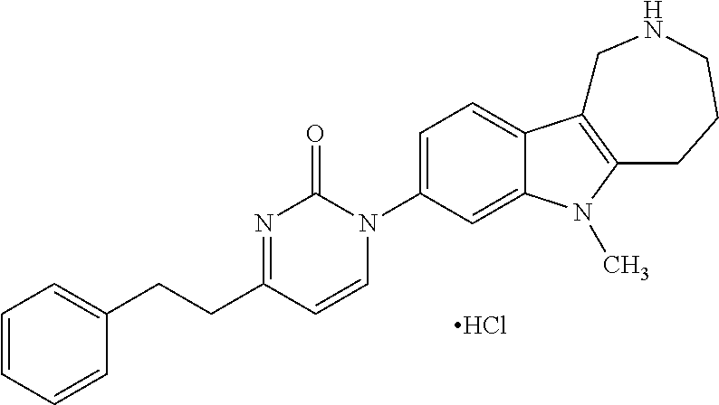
C1=CC=CC(CCC2=NC(=O)N(C3=CC=C4C(=C3)N(C)C3=C4CNCCC3)C=C2)=C1.Cl
